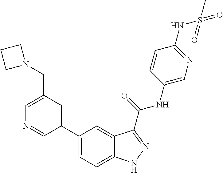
C1(CN2CCC2)=CN=CC(C2=CC=C3C(=C2)C(C(NC2=CN=C(NS(C)(=O)=O)C=C2)=O)=NN3)=C1
